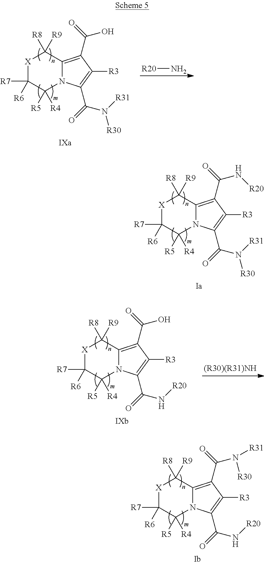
[X]1C([R7])([R6])C([R4])([R5])N2C(=C(C(=O)O)C([R3])=C2C(=O)N([R31])[R30])C1([R9])[R8].N[R20].[X]1C([R7])([R6])C([R4])([R5])N2C(=C(C(=O)N[R20])C([R3])=C2C(=O)N([R31])[R30])C1([R9])[R8].[X]1C([R7])([R6])C([R4])([R5])N2C(=C(C(=O)O)C([R3])=C2C(=O)N[R20])C1([R9])[R8].[X]1C([R7])([R6])C([R4])([R5])N2C(=C(C(=O)N([R31])[R30])C([R3])=C2C(=O)N[R20])C1([R9])[R8]
